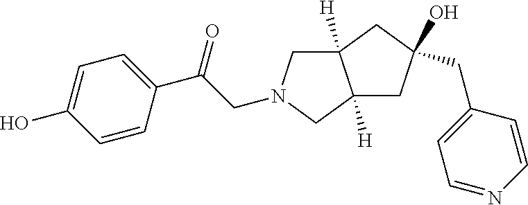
C(C(C1=CC=C(O)C=C1)=O)N1CC2([H])C([H])(C1)CC(CC1=CC=NC=C1)(O)C2
